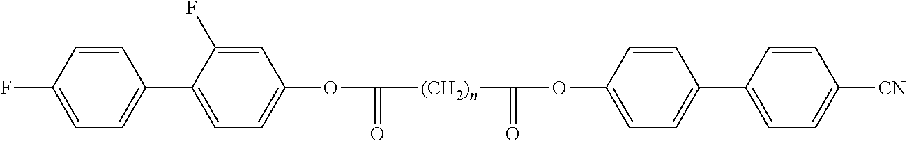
C1(C2=CC=C(OC(=O)[(CH2)n]C(=O)OC3=CC=C(C4=CC=C([CN])C=C4)C=C3)C=C2F)=CC=C(F)C=C1
